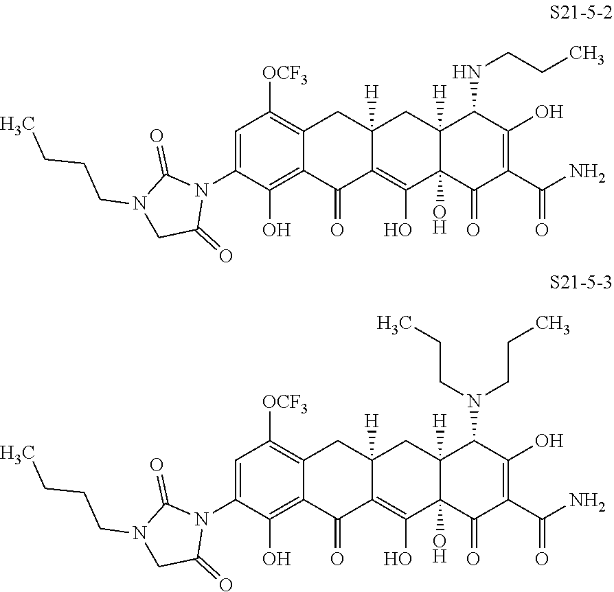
C1=C(N2C(=O)N(CCCC)CC2=O)C(O)=C2C(=C1[OCF3])CC1([H])C(=C(O)C3(O)C([H])(C1)C(NCCC)C(O)=C(C(N)=O)C3=O)C2=O.C1=C(N2C(=O)N(CCCC)CC2=O)C(O)=C2C(=C1[OCF3])CC1([H])C(=C(O)C3(O)C([H])(C1)C(N(CCC)CCC)C(O)=C(C(N)=O)C3=O)C2=O
